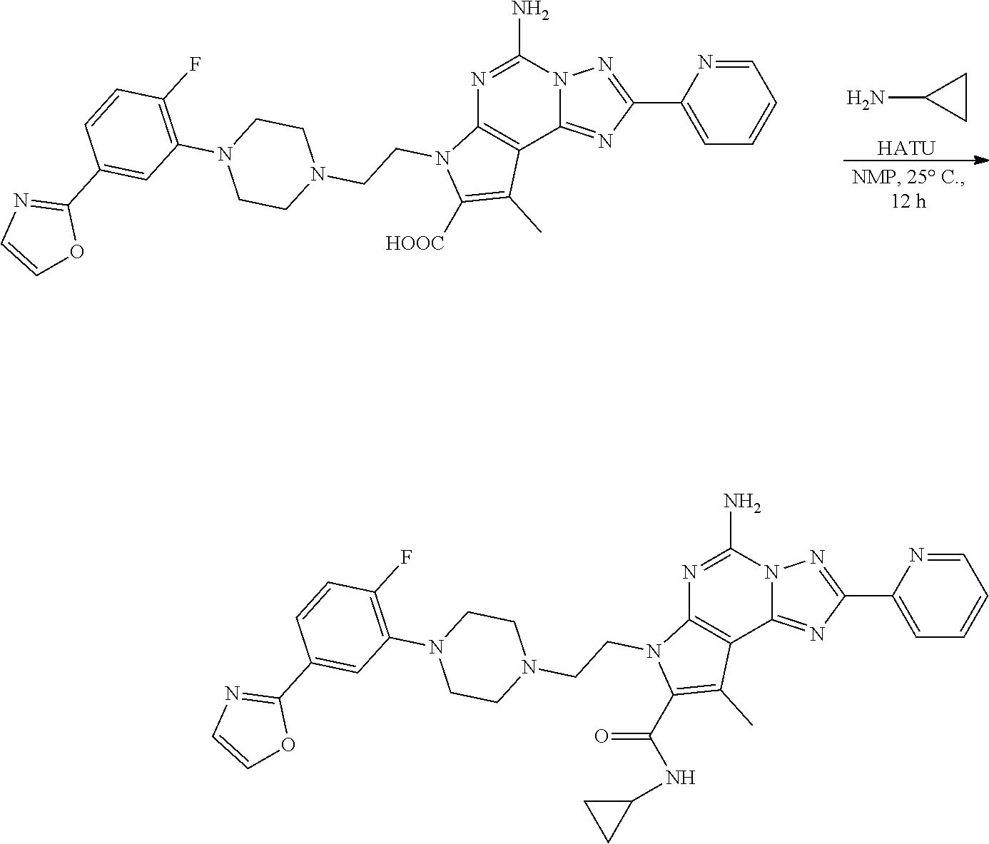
N1=C(N)N2C(=NC(C3=CC=CC=N3)=N2)C2=C1N(CCN1CCN(C3=C(F)C=CC(C4=NC=CO4)=C3)CC1)C(C(NC1CC1)=O)=C2C.N1=C(N)N2C(=NC(C3=CC=CC=N3)=N2)C2=C1N(CCN1CCN(C3=C(F)C=CC(C4=NC=CO4)=C3)CC1)C([HOOC])=C2C.NC1CC1.[HATU]
